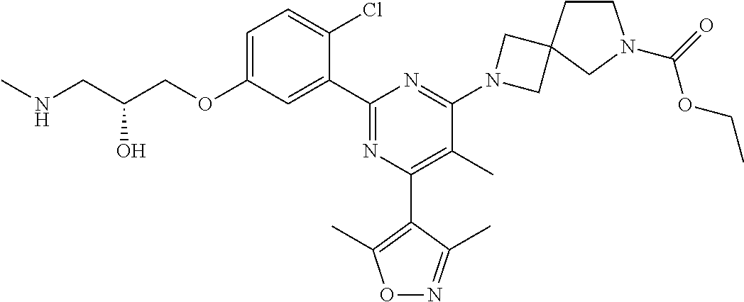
C1=C(OCC(CNC)O)C=C(C2=NC(C3=C(C)ON=C3C)=C(C)C(N3CC4(C3)CCN(C(=O)OCC)C4)=N2)C(Cl)=C1
